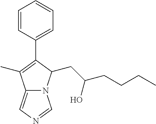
C1=CC(C2=C(C)C3=CN=CN3C2CC(O)CCCC)=CC=C1
